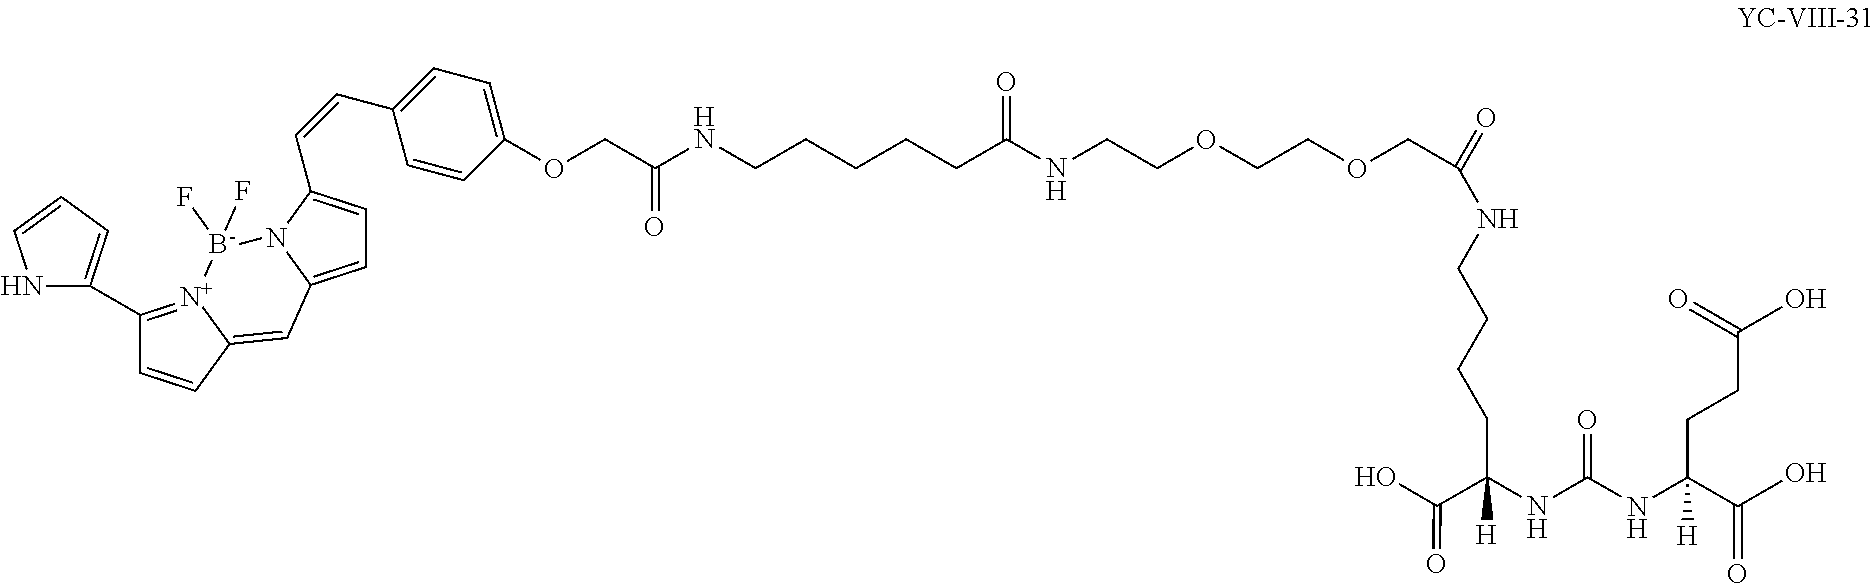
C(CCC(=O)O)(C(=O)O)(NC(=O)NC(C(O)=O)([H])CCCCNC(=O)COCCOCCNC(CCCCCNC(COC1=CC=C(C=CC2=CC=C3N2[B-](F)(F)[N+]2=C(C4=CC=CN4)C=CC2=C3)C=C1)=O)=O)[H]
